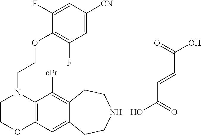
O=C(O)C=CC(=O)O.C(N1CCOC2=C1C([cPr])=C1C(=C2)CCNCC1)COC1=C(F)C=C([CN])C=C1F
